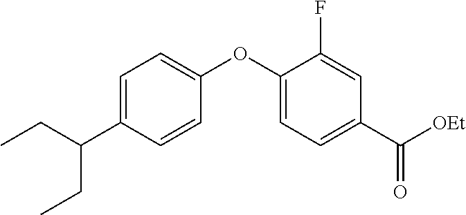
C1=C(C(CC)CC)C=CC(OC2=CC=C(C([OEt])=O)C=C2F)=C1
